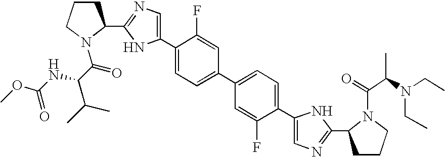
C1(C2=CN=C(C3CCCN3C(C(NC(OC)=O)C(C)C)=O)N2)=CC=C(C2=CC=C(C3=CN=C(C4CCCN4C(=O)C(C)N(CC)CC)N3)C(F)=C2)C=C1F
